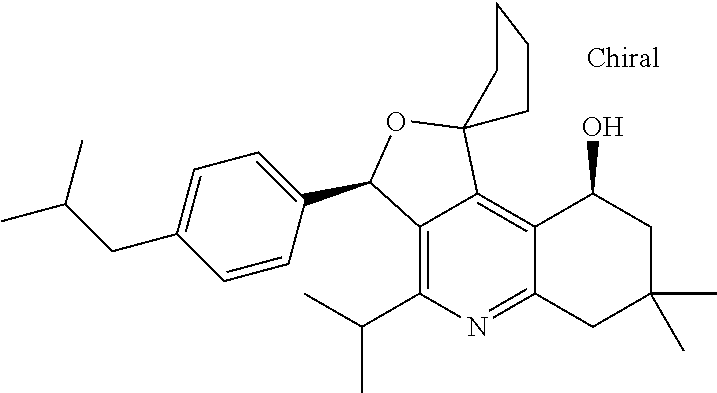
C1=CC(C2C3=C(C(C)C)N=C4C(=C3C3(O2)CCCC3)C(O)CC(C)(C)C4)=CC=C1CC(C)C
